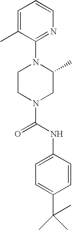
N1(C(NC2=CC=C(C(C)(C)C)C=C2)=O)CC(C)N(C2=NC=CC=C2C)CC1
